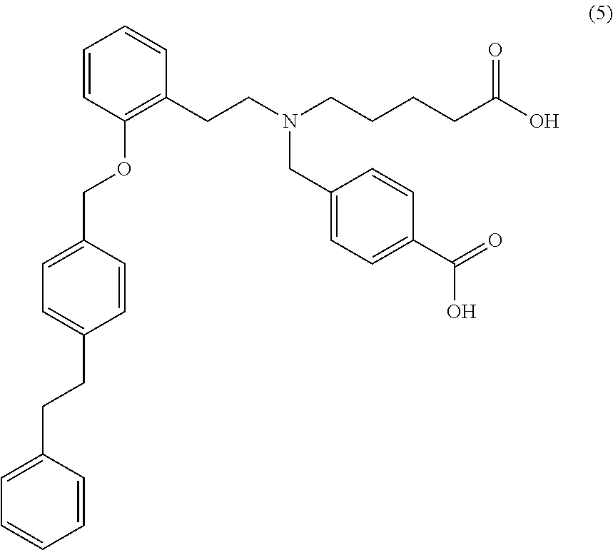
C1=CC(OCC2=CC=C(CCC3=CC=CC=C3)C=C2)=C(CCN(CC2=CC=C(C(=O)O)C=C2)CCCCC(O)=O)C=C1
